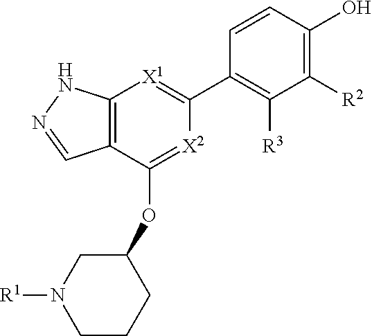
C1([R2])=C(O)C=CC(C2=[X1]C3=C(C(OC4CN([R1])CCC4)=[X2]2)C=NN3)=C1[R3]
